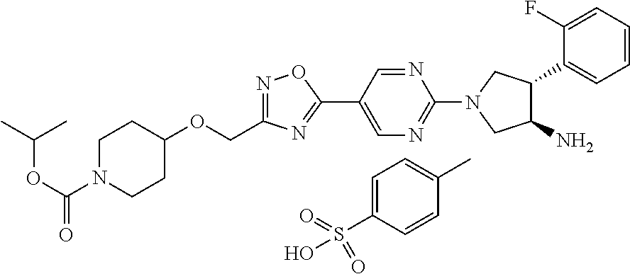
C(OC(N1CCC(OCC2=NOC(C3=CN=C(N4CC(N)C(C5=CC=CC=C5F)C4)N=C3)=N2)CC1)=O)(C)C.C1=C(S(O)(=O)=O)C=CC(C)=C1
